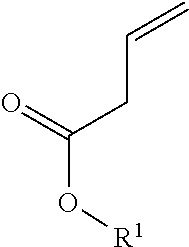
[R1]OC(=O)CC=C
